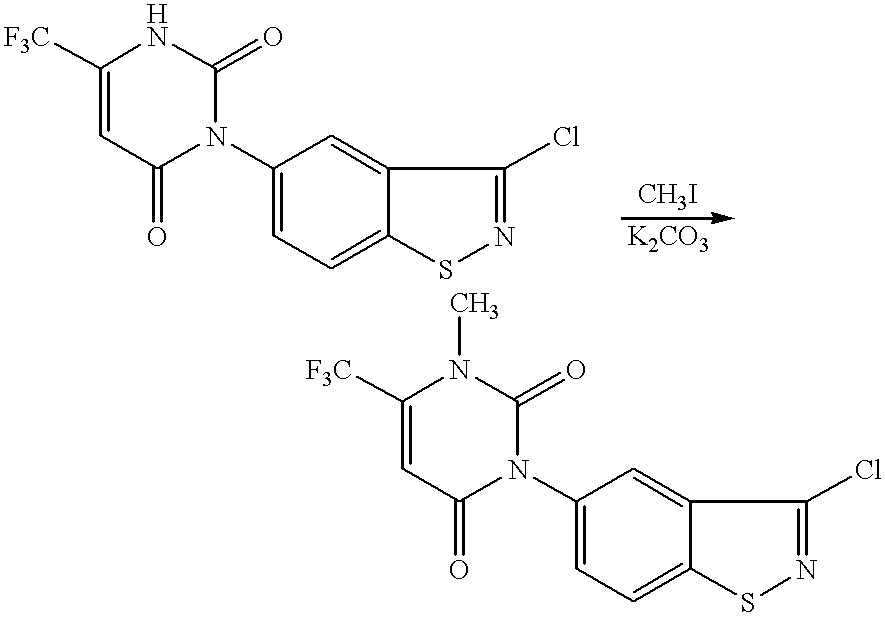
C1([F3C])=CC(=O)N(C2=CC=C3C(=C2)C(Cl)=NS3)C(=O)N1.C1([F3C])=CC(=O)N(C2=CC=C3C(=C2)C(Cl)=NS3)C(=O)N1C
